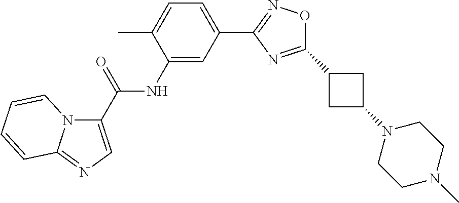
C1(C(NC2=CC(C3=NOC(C4CC(N5CCN(C)CC5)C4)=N3)=CC=C2C)=O)=CN=C2N1C=CC=C2
